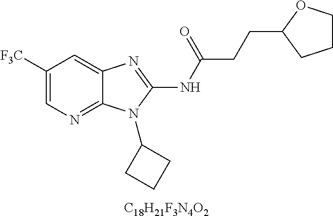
C1([F3C])=CN=C2C(=C1)N=C(NC(CCC1CCCO1)=O)N2C1CCC1.[C18H21F3N4O2]
